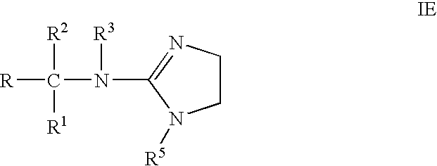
[R]C(N([R3])C1=NCCN1[R5])([R2])[R1]
